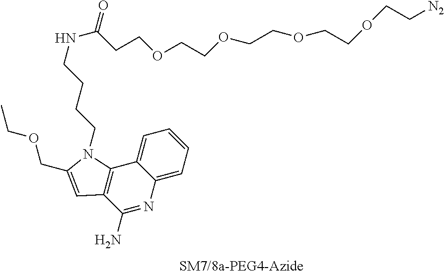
C1=CC=C2C(=C1)C1=C(C(N)=N2)C=C(COCC)N1CCCCNC(CCOCCOCCOCCOCC[N2])=O
